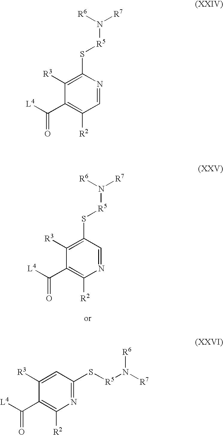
[R6]N([R7])[R5]SC1=C([R3])C(C(=O)[L4])=C([R2])C=N1.[R6]N([R7])[R5]SC1=C([R3])C(C(=O)[L4])=C([R2])N=C1.C1=C([R3])C(C(=O)[L4])=C([R2])N=C1S[R5]N([R7])[R6]
